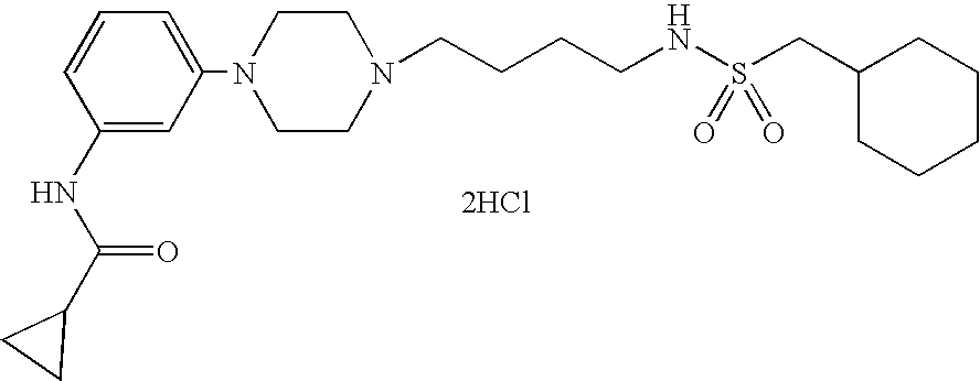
N1(CCCCNS(CC2CCCCC2)(=O)=O)CCN(C2=CC=CC(NC(=O)C3CC3)=C2)CC1.[2HCl]
